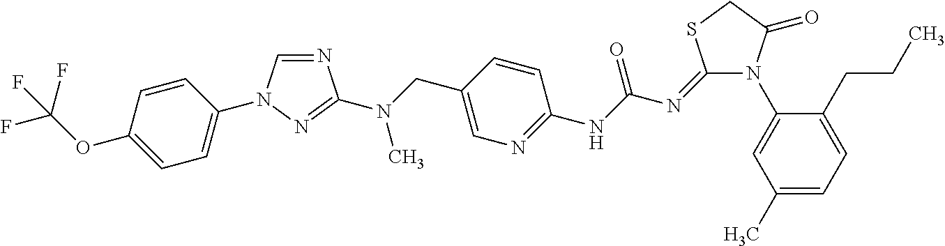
N1(C2=CC(C)=CC=C2CCC)C(=O)CSC1=NC(NC1=NC=C(CN(C2=NN(C3=CC=C(OC(F)(F)F)C=C3)C=N2)C)C=C1)=O
